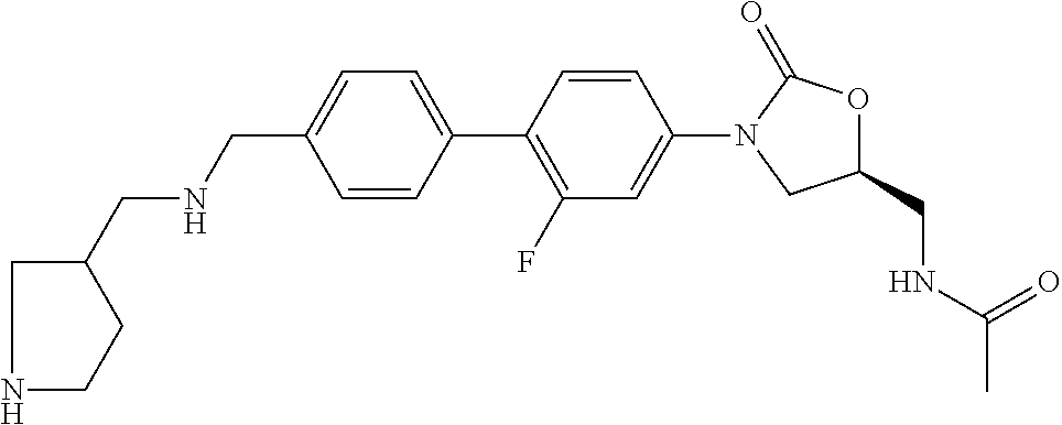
C1(CNCC2CNCC2)=CC=C(C2=C(F)C=C(N3CC(CNC(C)=O)OC3=O)C=C2)C=C1
